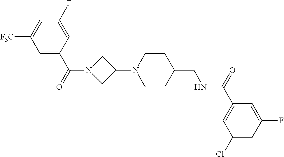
C1(N2CCC(CNC(C3=CC(Cl)=CC(F)=C3)=O)CC2)CN(C(C2=CC([F3C])=CC(F)=C2)=O)C1
